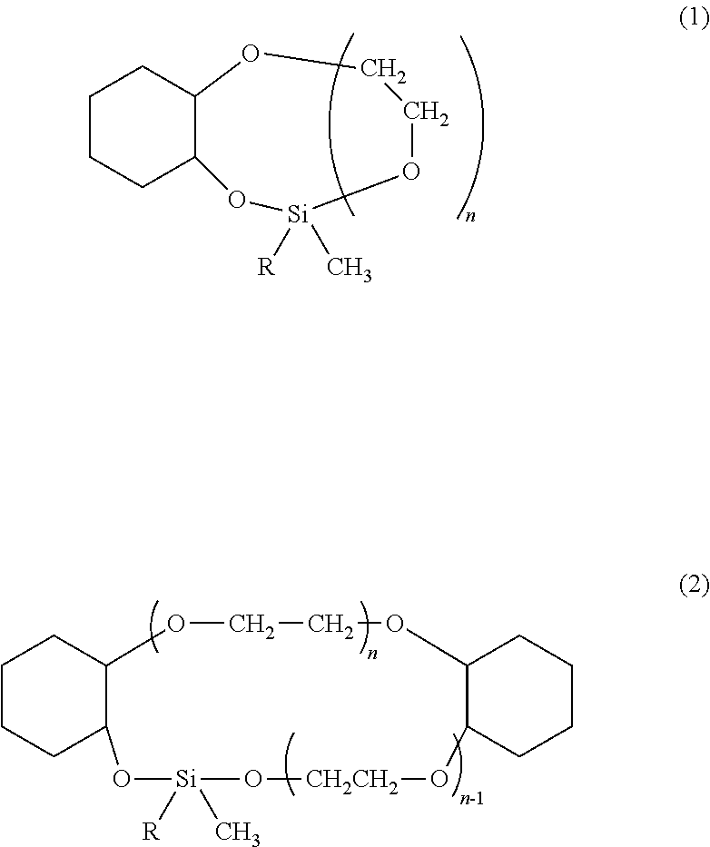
C1CCC2C(C1)OCCO[Si]([R])(C)O2.C1CCC2C(C1)OCCOC1C(CCCC1)O[CH2CH2]O[Si]([R])(C)O2
